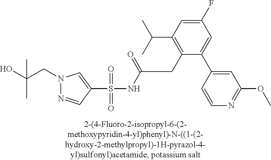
C1(CC(NS(C2=CN(CC(O)(C)C)N=C2)(=O)=O)=O)=C(C(C)C)C=C(F)C=C1C1=CC(OC)=NC=C1
